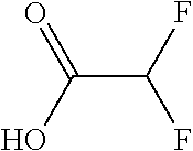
OC(C(F)F)=O
